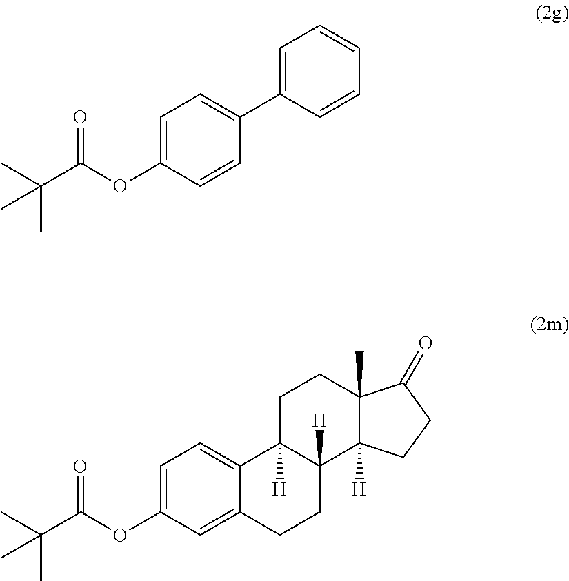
C1=C(C2=CC=C(OC(C(C)(C)C)=O)C=C2)C=CC=C1.C12=CC=C(OC(C(C)(C)C)=O)C=C1CCC1([H])C2([H])CCC2(C)C1([H])CCC2=O
